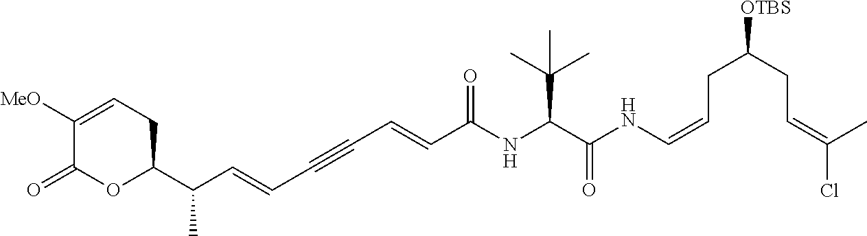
C1([MeO])=CCC(C(C=CC#CC=CC(NC(C(C)(C)C)C(=O)NC=CCC(CC=C(C)Cl)[OTBS])=O)C)OC1=O
